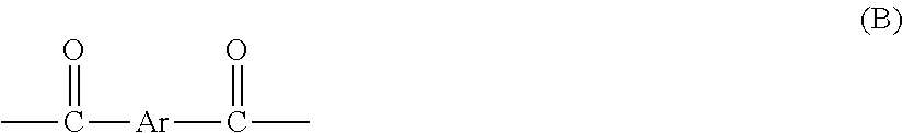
CC([Ar]C(C)=O)=O
